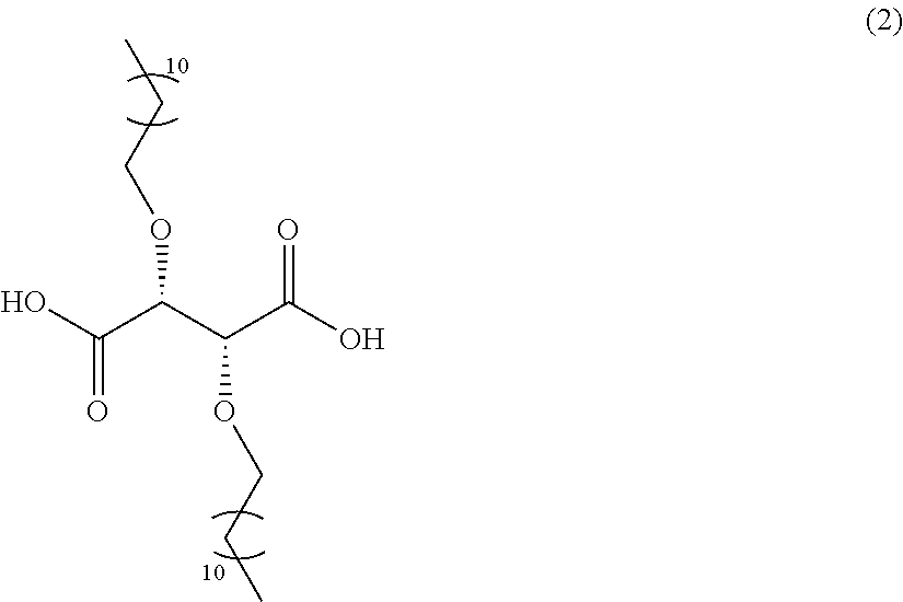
OC(C(C(C(O)=O)OCCC)OCCC)=O
